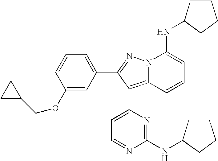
C1(OCC2CC2)=CC(C2=NN3C(=C2C2=CC=NC(NC4CCCC4)=N2)C=CC=C3NC2CCCC2)=CC=C1
